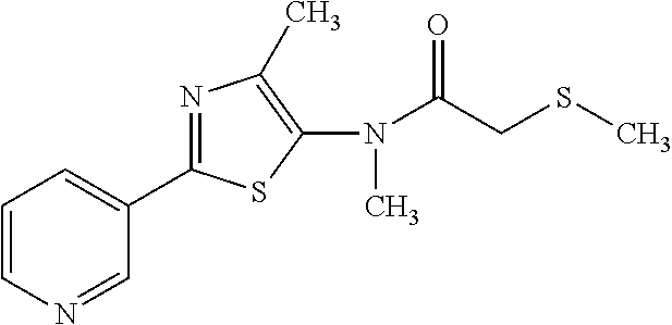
C1(N(C(=O)CSC)C)=C(C)N=C(C2=CC=CN=C2)S1
